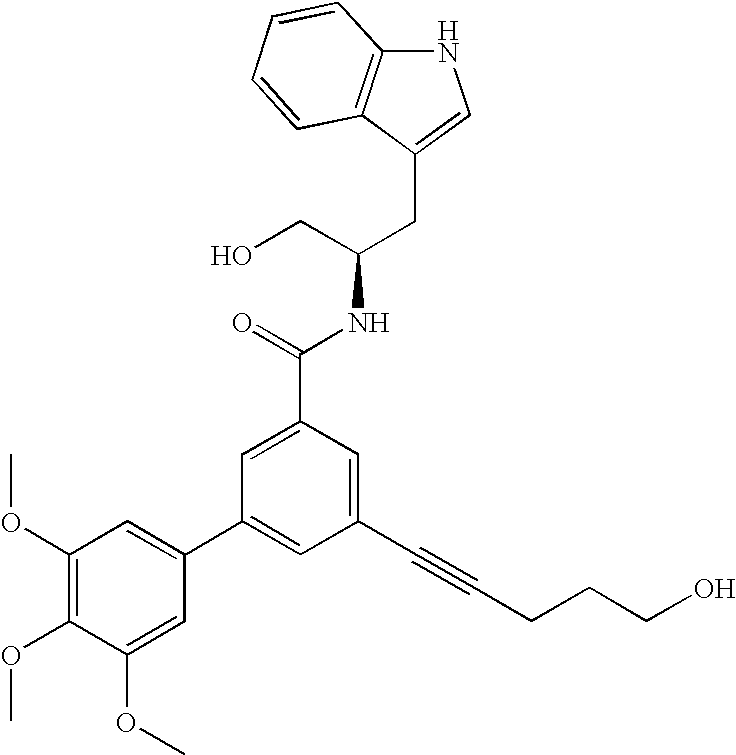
C12=C(C(CC(CO)NC(=O)C3=CC(C4=CC(OC)=C(OC)C(OC)=C4)=CC(C#CCCCO)=C3)=CN1)C=CC=C2
